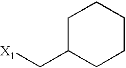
C1C(C[X1])CCCC1
